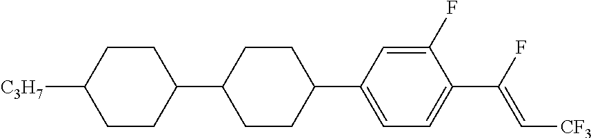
C1CC(C2CCC(C3=CC=C(C(F)=C[CF3])C(F)=C3)CC2)CCC1[C3H7]
